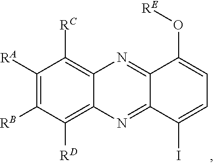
C1([RA])=C([RB])C([RD])=C2C(=C1[RC])N=C1C(=N2)C(I)=CC=C1O[RE]
